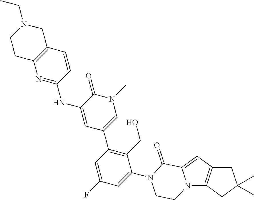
C12=C(N3C(=C1)C(=O)N(C1=CC(F)=CC(C4=CN(C)C(=O)C(NC5=NC6=C(C=C5)CN(CC)CC6)=C4)=C1CO)CC3)CC(C)(C)C2
